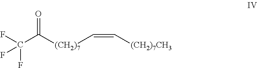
C(C([(CH2)7]C=C[(CH2)7CH3])=O)(F)(F)F
